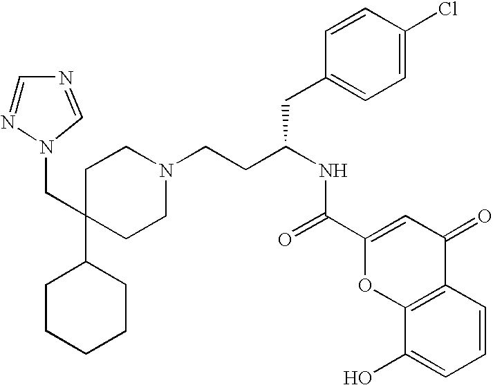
C1CCCCC1C1(CN2N=CN=C2)CCN(CCC(NC(=O)C2=CC(=O)C3=C(O2)C(O)=CC=C3)CC2=CC=C(Cl)C=C2)CC1
